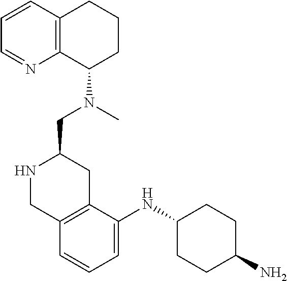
C12=C(C=CC=N1)CCCC2N(C)CC1NCC2=C(C1)C(NC1CCC(N)CC1)=CC=C2
